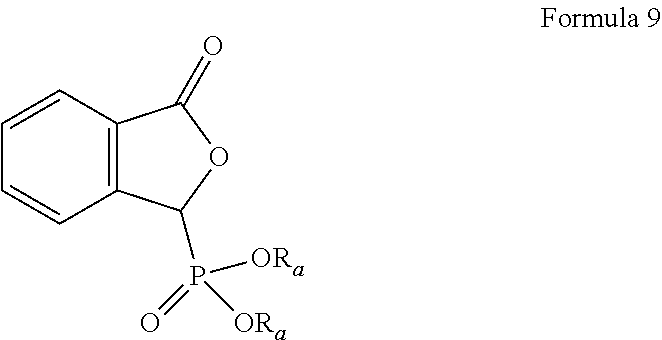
C1=CC=CC2=C1C(=O)OC2P(=O)([ORa])[ORa]
